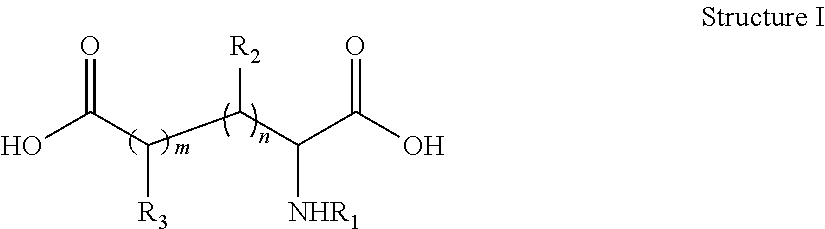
OC(C(C(C(C(O)=O)[NHR1])[R2])[R3])=O.[m]
